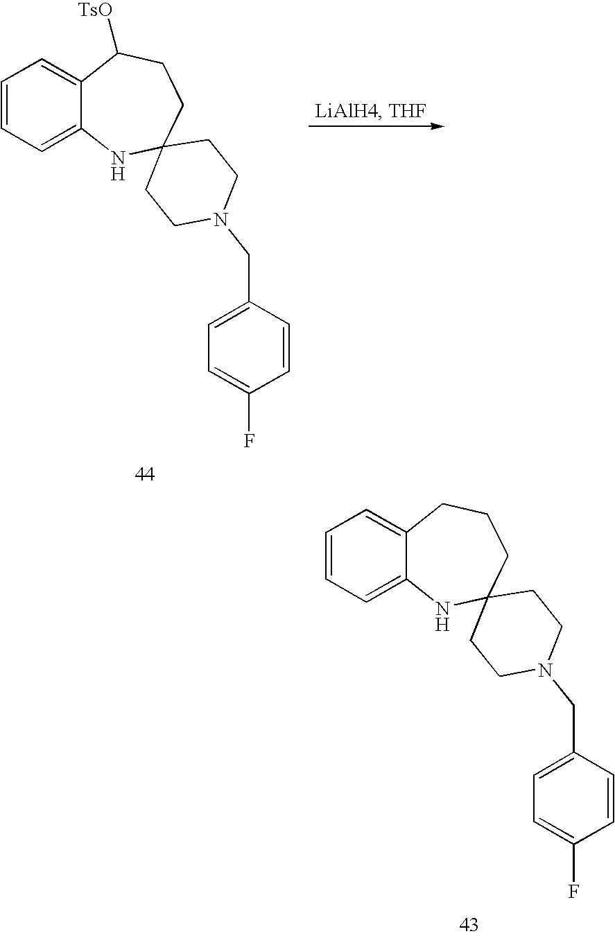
C12=CC=CC=C1CCCC1(N2)CCN(CC2=CC=C(F)C=C2)CC1.C12=CC=CC=C1C([TsO])CCC1(N2)CCN(CC2=CC=C(F)C=C2)CC1
